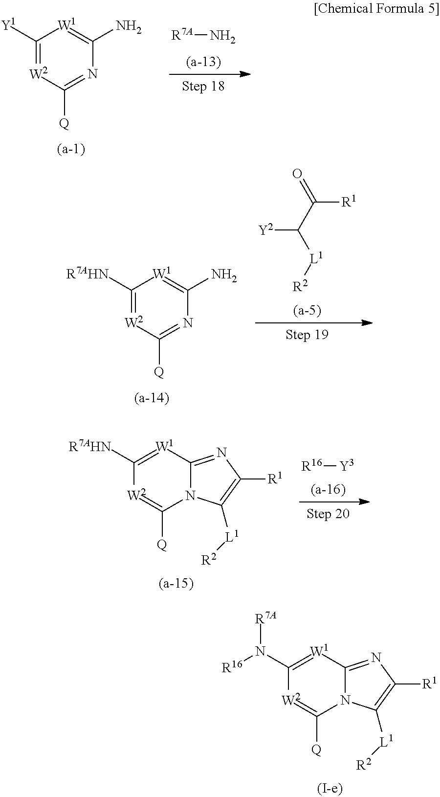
[R7A]N.C1([Y1])=[W2]C([Q])=NC(N)=[W1]1.[R2][L1]C(C(=O)[R1])[Y2].C1([R7AHN])=[W2]C([Q])=NC(N)=[W1]1.[R16][Y3].C1([R7AHN])=[W1]C2=NC([R1])=C([L1][R2])N2C([Q])=[W2]1.C1(N([R16])[R7A])=[W1]C2=NC([R1])=C([L1][R2])N2C([Q])=[W2]1
